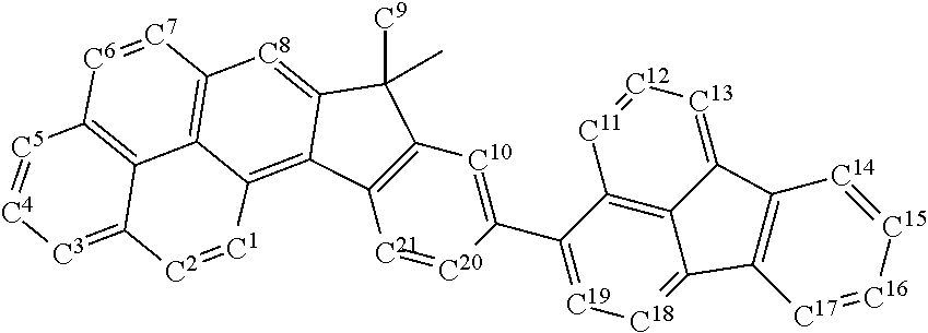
[C21]1=[C20]C(C2=[C19][C18]=C3C4=C2[C11]=[C12][C13]=C4C2=C3[C17]=[C16][C15]=[C14]2)=[C10]C2=C1C1=C3C4=C([C8]=C1C2([C9])C)[C7]=[C6]C1=C4C(=[C3][C4]=[C5]1)[C2]=[C1]3
